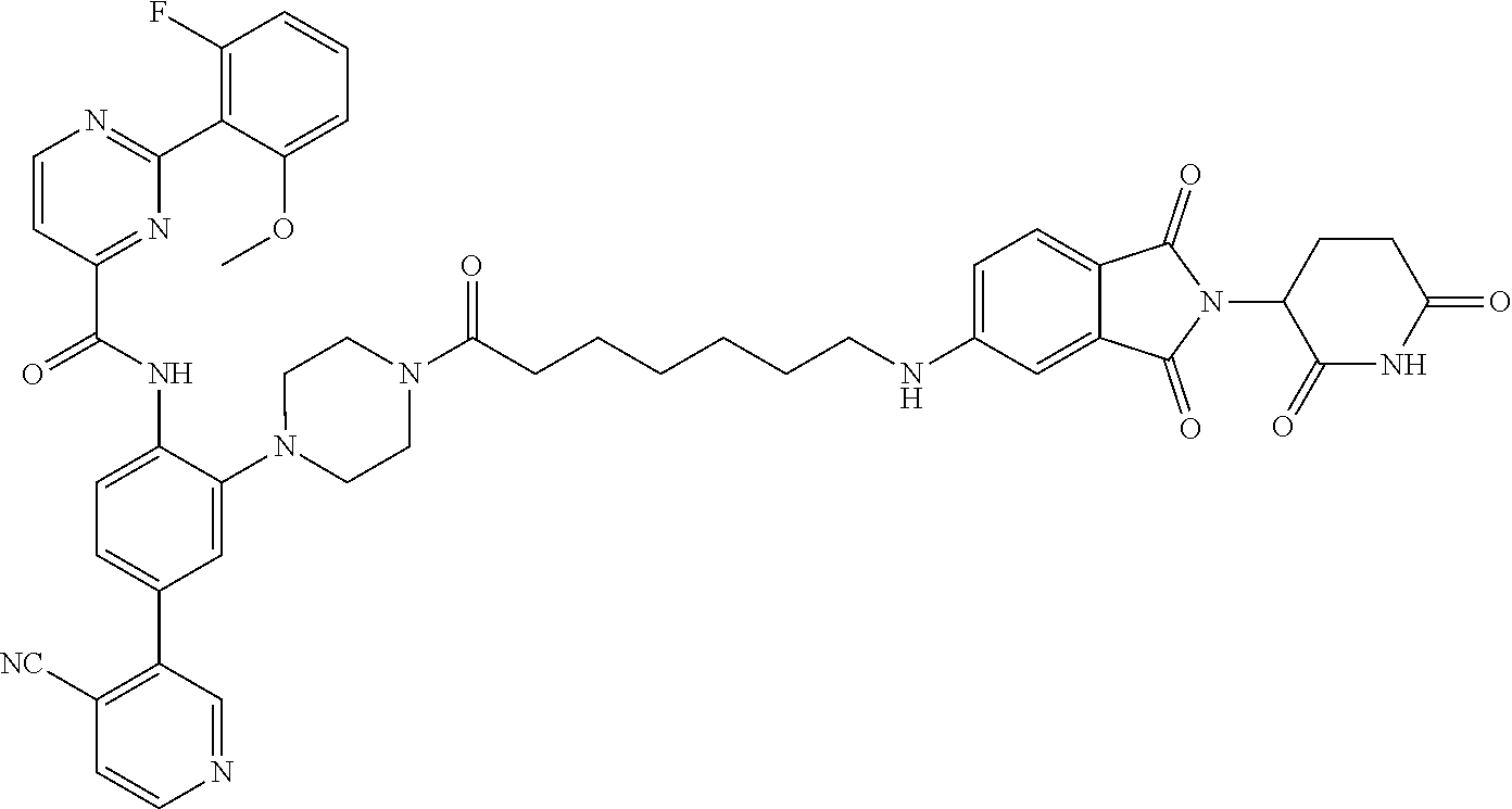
C1=CC(C(NC2=CC=C(C3=C([NC])C=CN=C3)C=C2N2CCN(C(CCCCCCNC3=CC=C4C(=C3)C(=O)N(C3C(=O)NC(=O)CC3)C4=O)=O)CC2)=O)=NC(C2=C(F)C=CC=C2OC)=N1
